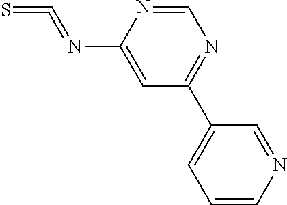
N(C1=CC(C2=CC=CN=C2)=NC=N1)=C=S
